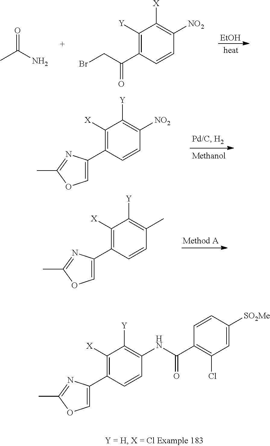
[EtOH].O=C(N)C.C1([Y])=C(C(CBr)=O)C=CC([NO2])=C1[X].C1([X])=C(C2=COC(C)=N2)C=CC([NO2])=C1[Y].C1([X])=C(C2=COC(C)=N2)C=CC(C)=C1[Y].C1([X])=C(C2=COC(C)=N2)C=CC(NC(C2=C(Cl)C=C([SO2Me])C=C2)=O)=C1[Y]
